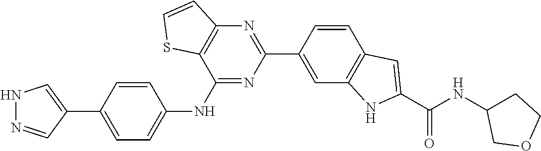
N1N=CC(C2=CC=C(NC3=NC(C4=CC5=C(C=C4)C=C(C(NC4CCOC4)=O)N5)=NC4=C3SC=C4)C=C2)=C1
